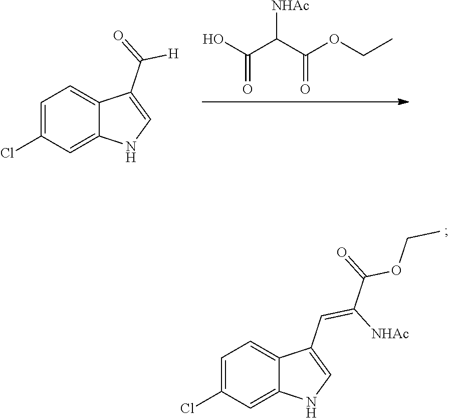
C1=C(Cl)C=C2C(=C1)C(C(=O)[H])=CN2.C(C(C(OCC)=O)[NHAc])(O)=O.C1=C(Cl)C=C2C(=C1)C(C=C(C(=O)OCC)[NHAc])=CN2
